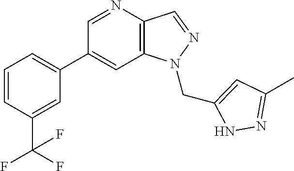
C1(C2=CC=CC(C(F)(F)F)=C2)=CC2=C(C=NN2CC2=CC(C)=NN2)N=C1
